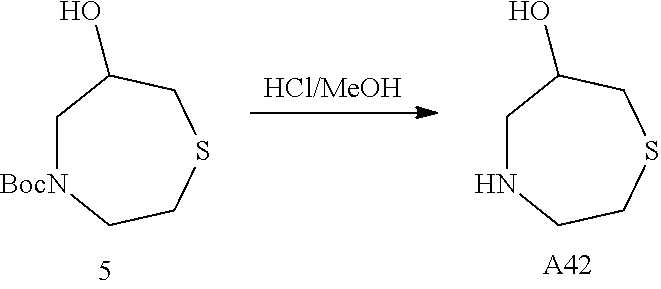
C1[BocN]CCSCC1O.[HCl/MeOH].C1NCCSCC1O.[A42]
